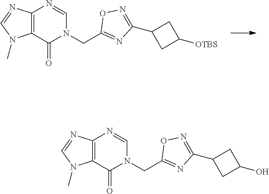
C1(CN2C=NC3=C(C2=O)N(C)C=N3)=NC(C2CC([OTBS])C2)=NO1.C1(CN2C=NC3=C(C2=O)N(C)C=N3)=NC(C2CC(O)C2)=NO1
